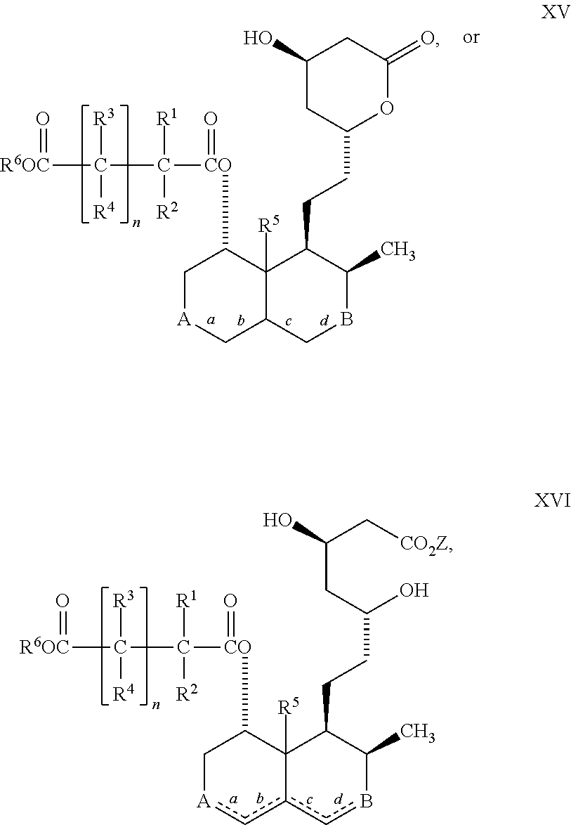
O=[R6OC]C([R3])([R4])C([R1])([R2])[CO](=O)C1C[A]CC2C1([R5])C(CCC1CC(O)CC(=O)O1)C(C)BC2.O=[R6OC]C([R3])([R4])C([R1])([R2])[CO](=O)C1C[A]cc2cbC(C)C(CCC(CC(C[CO2Z])O)O)C12[R5]
